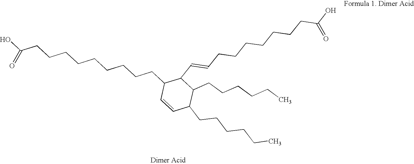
C(CCCCCCCCCC1C=CC(CCCCCC)C(CCCCCC)C1C=CCCCCCCCC(O)=O)(O)=O
